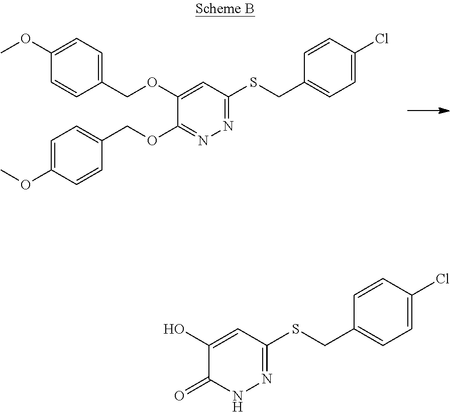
N1=C(OCC2=CC=C(OC)C=C2)C(OCC2=CC=C(OC)C=C2)=CC(SCC2=CC=C(Cl)C=C2)=N1.N1N=C(SCC2=CC=C(Cl)C=C2)C=C(O)C1=O
